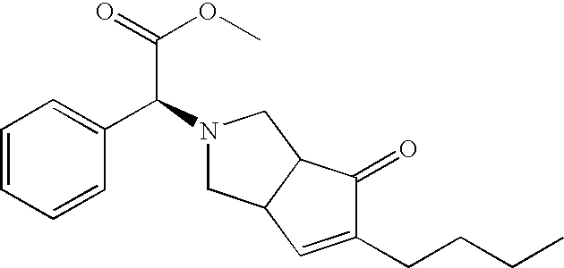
C(C(N1CC2C(C1)C(=O)C(CCCC)=C2)C1=CC=CC=C1)(=O)OC
